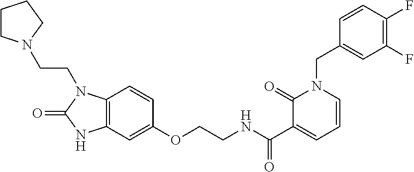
C1=CC(F)=C(F)C=C1CN1C(=O)C(C(NCCOC2=CC3=C(C=C2)N(CCN2CCCC2)C(=O)N3)=O)=CC=C1
